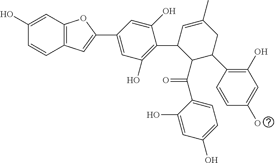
C12=C(C=C(C3=CC(O)=C(C4C(C(=O)C5=CC=C(O)C=C5O)C(C5=C(O)C=C(O)C=C5)CC(C)=C4)C(O)=C3)O1)C=CC(O)=C2
